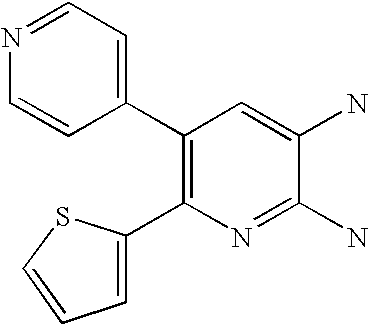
C1(C2=C(C3=CC=NC=C3)C=C(N)C(N)=N2)=CC=CS1
